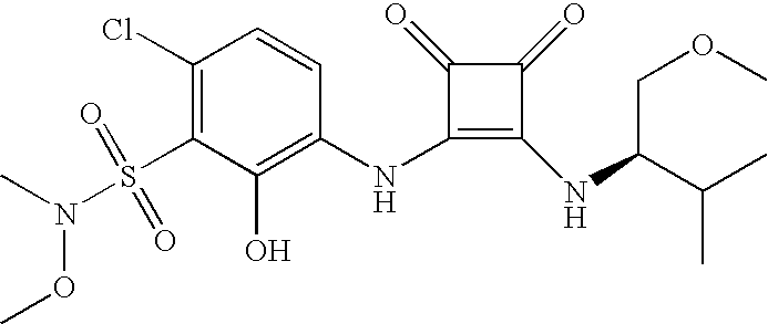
S(C1=C(Cl)C=CC(NC2=C(NC(C(C)C)COC)C(=O)C2=O)=C1O)(N(OC)C)(=O)=O
